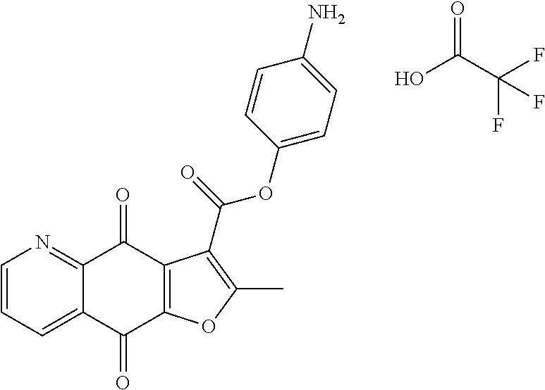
C1=CC=C2C(=N1)C(=O)C1=C(C2=O)OC(C)=C1C(=O)OC1=CC=C(N)C=C1.OC(C(F)(F)F)=O
